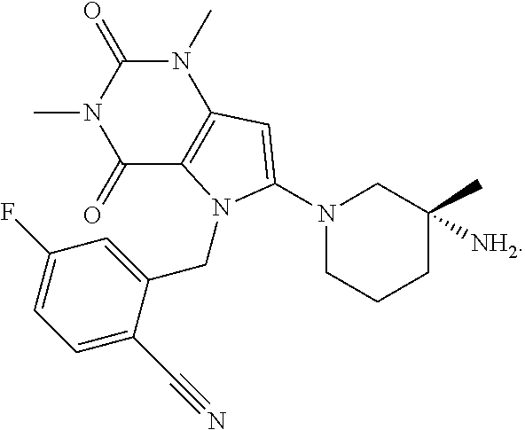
N1(C)C(=O)N(C)C2=C(C1=O)N(CC1=CC(F)=CC=C1C#N)C(N1CCCC([NH2])(C)C1)=C2
